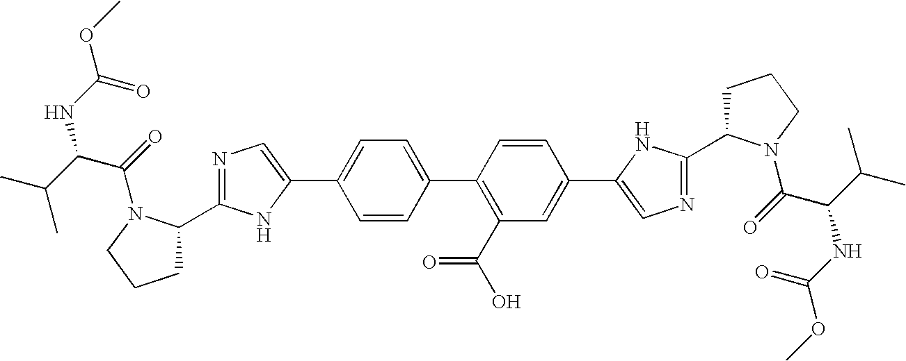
N1=C(C2CCCN2C(=O)C(C(C)C)NC(OC)=O)NC(C2=CC=C(C3=C(C(=O)O)C=C(C4=CN=C(C5CCCN5C(C(C(C)C)NC(OC)=O)=O)N4)C=C3)C=C2)=C1
